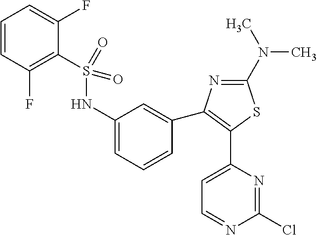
C1(N(C)C)=NC(C2=CC(NS(C3=C(F)C=CC=C3F)(=O)=O)=CC=C2)=C(C2=CC=NC(Cl)=N2)S1
